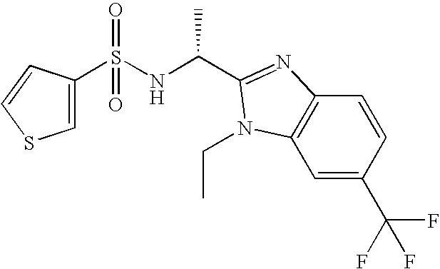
S(NC(C)C1=NC2=C(C=C(C(F)(F)F)C=C2)N1CC)(=O)(=O)C1=CSC=C1
